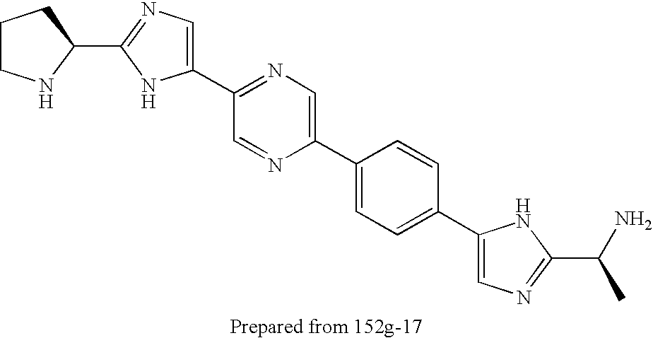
C1(C2=NC=C(C3=CC=C(C4=CN=C(C(N)C)N4)C=C3)N=C2)=CN=C(C2NCCC2)N1
